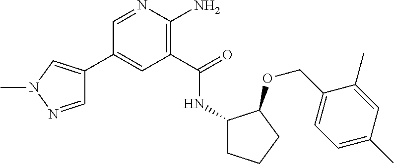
C1(C2=CN(C)N=C2)=CC(C(=O)NC2CCCC2OCC2=CC=C(C)C=C2C)=C(N)N=C1
